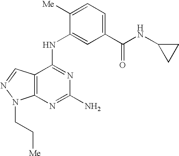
C12=C(C(NC3=CC(C(NC4CC4)=O)=CC=C3[Me])=NC(N)=N1)C=NN2CC[Me]
